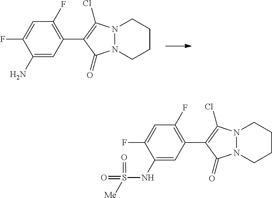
N12N(CCCC1)C(=O)C(C1=C(F)C=C(F)C(N)=C1)=C2Cl.N12N(CCCC1)C(=O)C(C1=C(F)C=C(F)C(NS([Me])(=O)=O)=C1)=C2Cl
